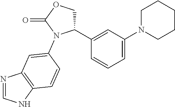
C1(C2=CC(N3CCCCC3)=CC=C2)COC(=O)N1C1=CC2=C(NC=N2)C=C1
